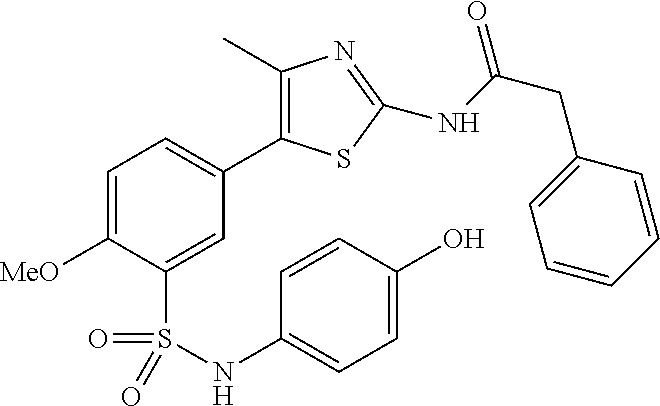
C1=C([MeO])C(S(NC2=CC=C(O)C=C2)(=O)=O)=CC(C2=C(C)N=C(NC(CC3=CC=CC=C3)=O)S2)=C1
